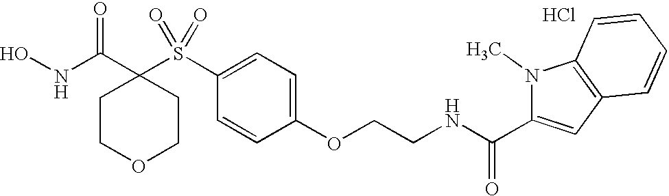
N(C(C1(S(C2=CC=C(OCCNC(C3=CC4=C(N3C)C=CC=C4)=O)C=C2)(=O)=O)CCOCC1)=O)O.Cl
